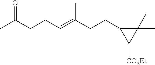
CC(CCC=C(CCC1C([CO2Et])C1(C)C)C)=O
